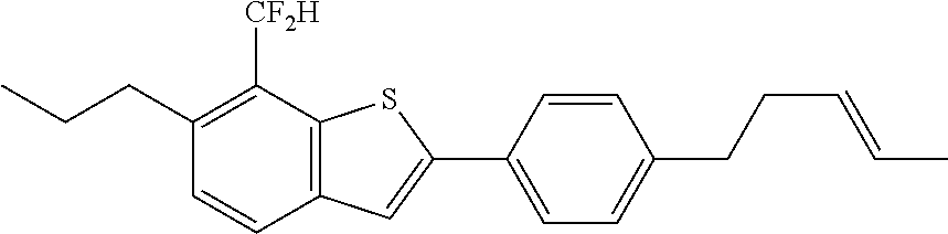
C1(CCC)=C([CF2H])C2=C(C=C1)C=C(C1=CC=C(CCC=CC)C=C1)S2
